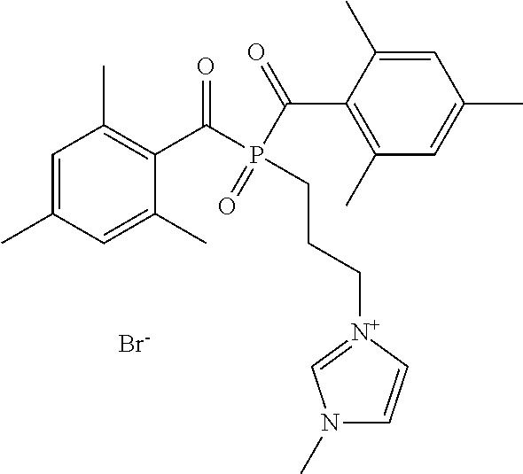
C1=C(C)C=C(C)C(C(P(CCC[N+]2=CN(C)C=C2)(=O)C(C2=C(C)C=C(C)C=C2C)=O)=O)=C1C.[Br-]
